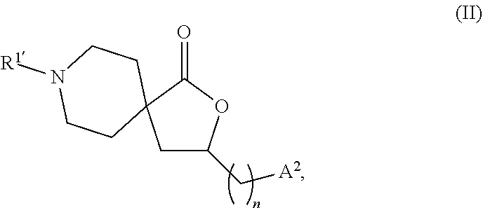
C1C(C[A2])OC(=O)C12CCN([R1])CC2
